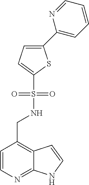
C1=CN=C2C(=C1CNS(C1=CC=C(C3=CC=CC=N3)S1)(=O)=O)C=CN2
